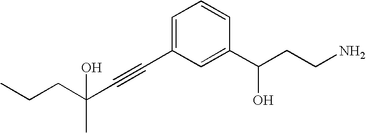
C(C(C#CC1=CC=CC(C(CCN)O)=C1)(C)O)CC
